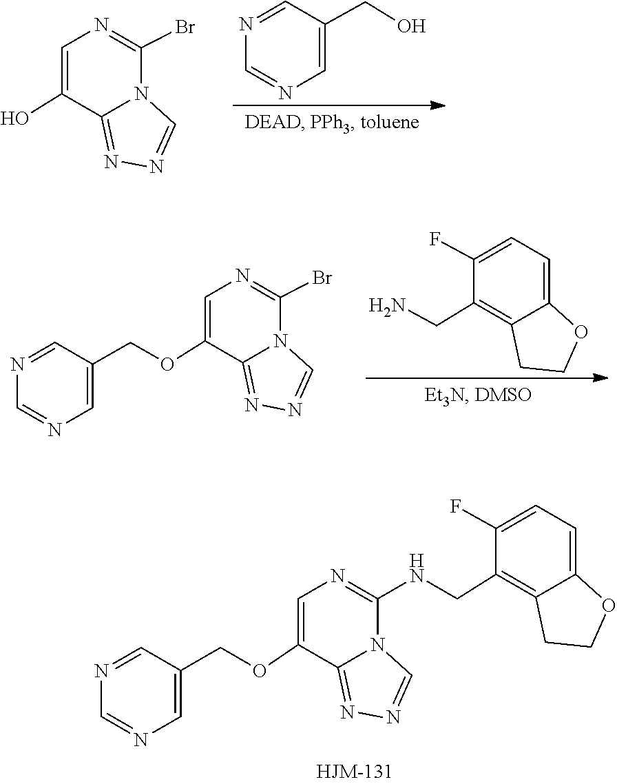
C1=NC=C(COC2=CN=C(NCC3=C4C(=CC=C3F)OCC4)N3C2=NN=C3)C=N1.N1=CC(CO)=CN=C1.N1=C2N(C(Br)=NC=C2O)C=N1.C1(F)=CC=C2C(=C1CN)CCO2.N1=CC(COC2=CN=C(Br)N3C2=NN=C3)=CN=C1
